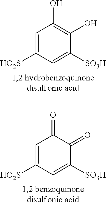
C1=C([HO2S])C=C([SO3H])C(O)=C1O.C1=C([HO2S])C=C([SO3H])C(=O)C1=O
